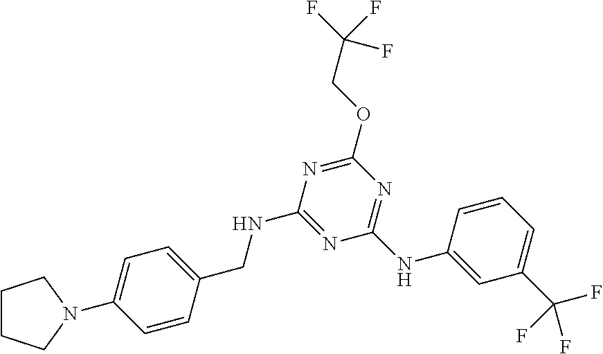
C1(N2CCCC2)=CC=C(CNC2=NC(NC3=CC(C(F)(F)F)=CC=C3)=NC(OCC(F)(F)F)=N2)C=C1
